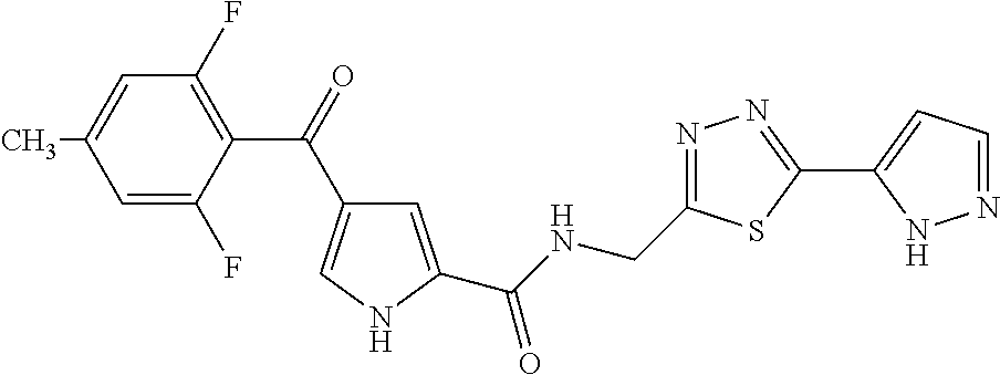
C1(C(=O)C2=CNC(C(NCC3=NN=C(C4=CC=NN4)S3)=O)=C2)=C(F)C=C(C)C=C1F
